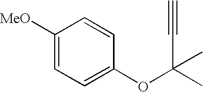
C1([MeO])=CC=C(OC(C#C)(C)C)C=C1
